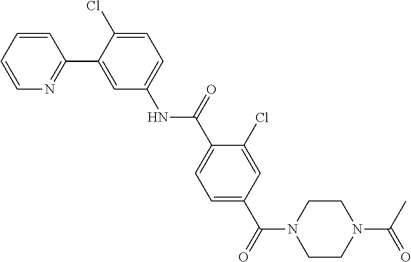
C1=CC=CN=C1C1=CC(NC(C2=CC=C(C(=O)N3CCN(C(=O)C)CC3)C=C2Cl)=O)=CC=C1Cl
